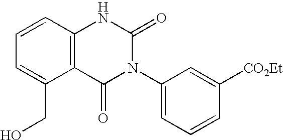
C1=CC2=C(C(CO)=C1)C(=O)N(C1=CC=CC([CO2Et])=C1)C(=O)N2
